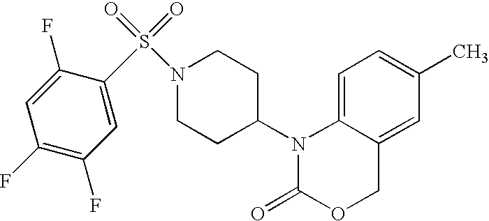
C1=C2C(=CC(C)=C1)COC(=O)N2C1CCN(S(=O)(=O)C2=CC(F)=C(F)C=C2F)CC1
